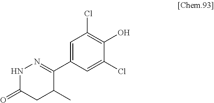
C1(C2=NNC(=O)CC2C)=CC(Cl)=C(O)C(Cl)=C1
